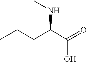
C(C(O)=O)(CCC)NC
